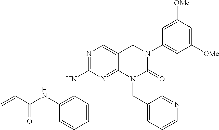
N1=C(NC2=C(NC(C=C)=O)C=CC=C2)N=C2C(=C1)CN(C1=CC([OMe])=CC([OMe])=C1)C(=O)N2CC1=CC=CN=C1
